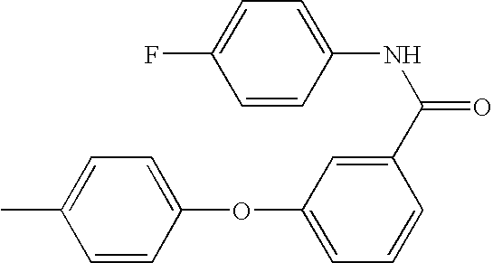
C1=CC(OC2=CC=CC(C(NC3=CC=C(F)C=C3)=O)=C2)=CC=C1C
